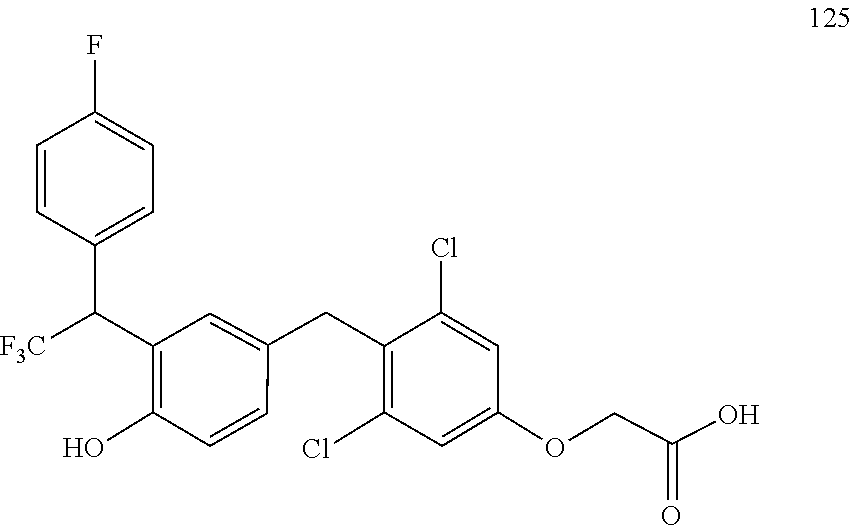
C(C(=O)O)OC1=CC(Cl)=C(CC2=CC(C(C3=CC=C(F)C=C3)[F3C])=C(O)C=C2)C(Cl)=C1
